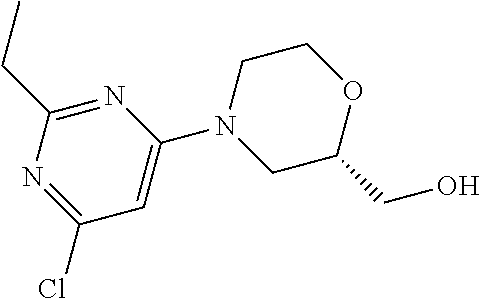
N1=C(CC)N=C(Cl)C=C1N1CC(CO)OCC1
